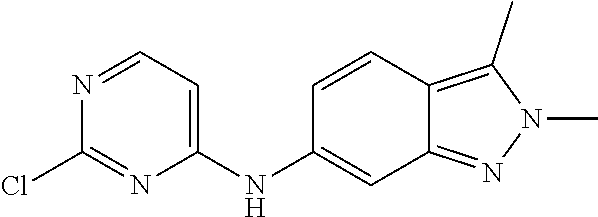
C1(NC2=CC3=NN(C)C(C)=C3C=C2)=CC=NC(Cl)=N1
